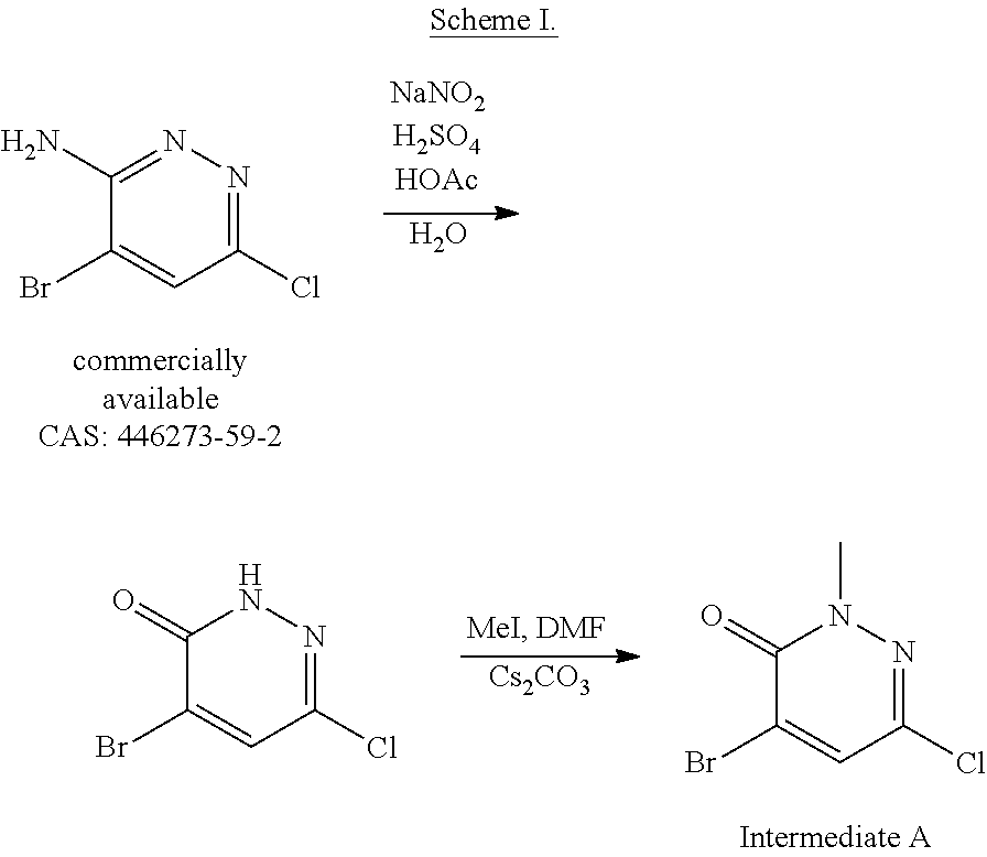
C1(Cl)=NN=C(N)C(Br)=C1.O.C1(Cl)=NNC(=O)C(Br)=C1.[Cs2CO3].C1(Cl)=NN(C)C(=O)C(Br)=C1
